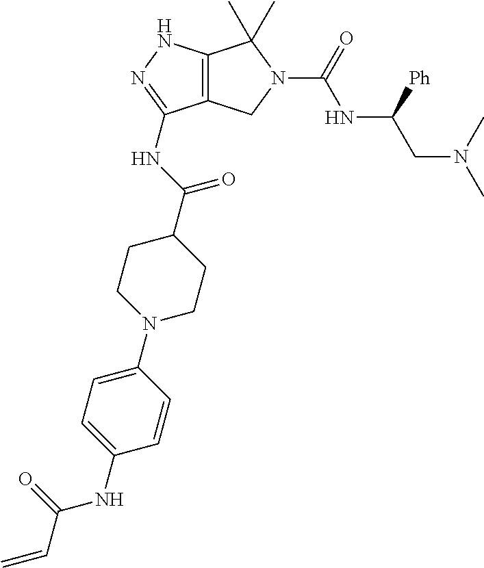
C12=C(NN=C1NC(C1CCN(C3=CC=C(NC(C=C)=O)C=C3)CC1)=O)C(C)(C)N(C(=O)NC(CN(C)C)[Ph])C2
